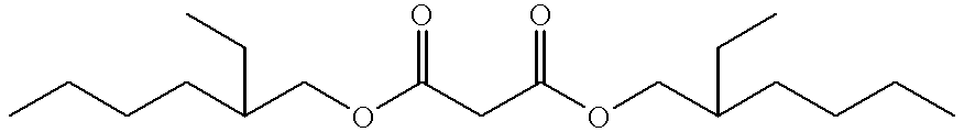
CCCCC(COC(CC(OCC(CCCC)CC)=O)=O)CC
